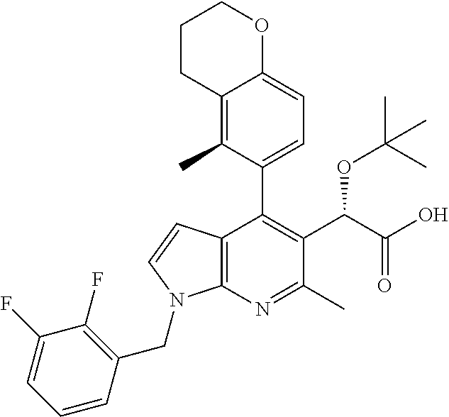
C12=C(C)C(C3=C(C(C(O)=O)OC(C)(C)C)C(C)=NC4=C3C=CN4CC3=C(F)C(F)=CC=C3)=CC=C1OCCC2
